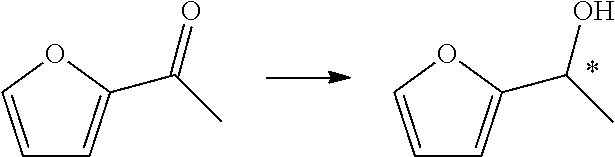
C(C)(O)C1=CC=CO1.C(C)(=O)C1=CC=CO1
